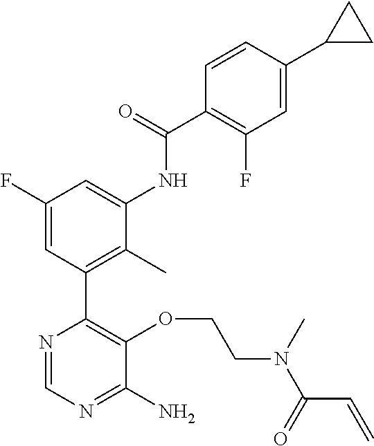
C1=C(C2CC2)C=CC(C(=O)NC2=CC(F)=CC(C3=C(OCCN(C(C=C)=O)C)C(N)=NC=N3)=C2C)=C1F
